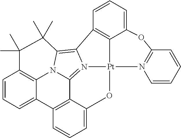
C1=CC=C2C3=C1C(C)(C)C(C)(C)C1=C4N5=C(C6=C2C=CC=C6O[Pt]52C5=C4C=CC=C5OC4=N2C=CC=C4)N31
